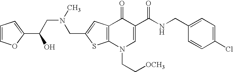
C(C1=CC2=C(S1)N(CC[OCH3])C=C(C(NCC1=CC=C(Cl)C=C1)=O)C2=O)N(CC(O)C1=CC=CO1)C
